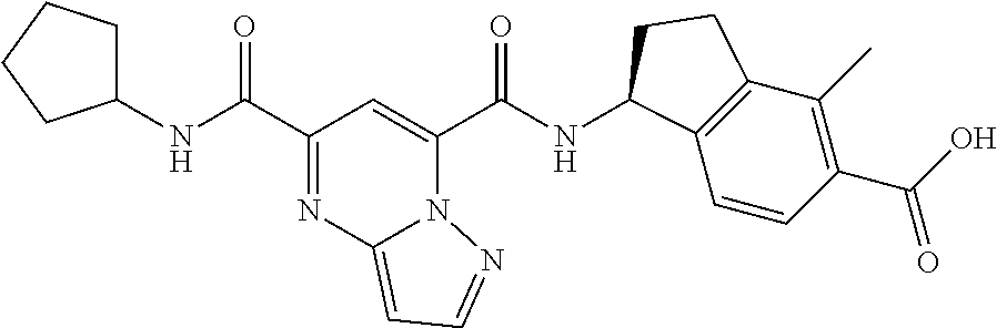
N(C(C1=NC2=CC=NN2C(C(NC2C3=C(C(C)=C(C(O)=O)C=C3)CC2)=O)=C1)=O)C1CCCC1
